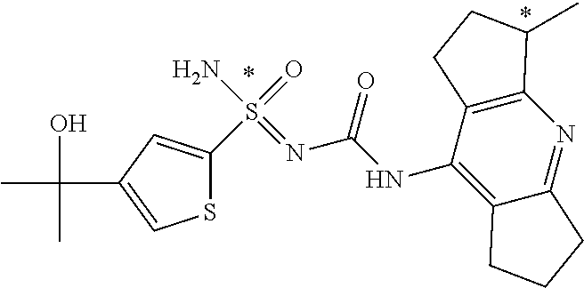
S1C(S(=O)(N)=NC(NC2=C3C(=NC4=C2CCC4C)CCC3)=O)=CC(C(C)(O)C)=C1
